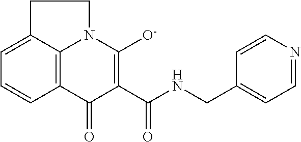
C1=C2C3=C(C=C1)C(=O)C(C(NCC1=CC=NC=C1)=O)=C([O-])N3CC2
